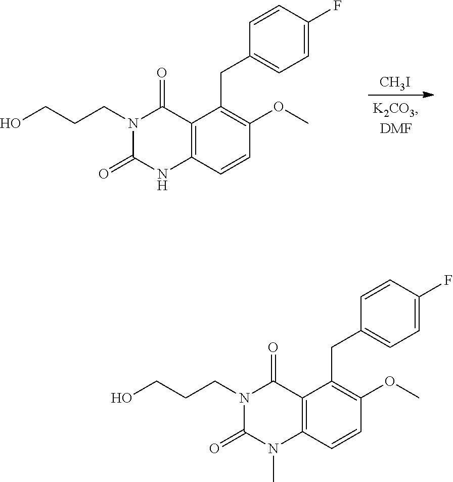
[CH3I].C12=C(C=CC(OC)=C1CC1=CC=C(F)C=C1)NC(=O)N(CCCO)C2=O.C12=C(C=CC(OC)=C1CC1=CC=C(F)C=C1)N(C)C(=O)N(CCCO)C2=O
